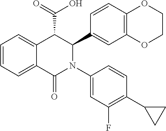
C1=CC=C2C(=C1)C(C(=O)O)C(C1=CC3=C(C=C1)OCCO3)N(C1=CC(F)=C(C3CC3)C=C1)C2=O
